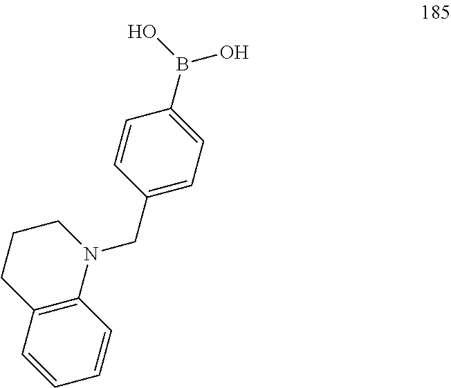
C1=CC(CN2CCCC3=C2C=CC=C3)=CC=C1B(O)O
